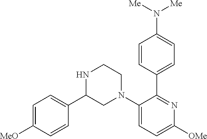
N1CCN(C2=CC=C([OMe])N=C2C2=CC=C(N([Me])[Me])C=C2)CC1C1=CC=C([MeO])C=C1
